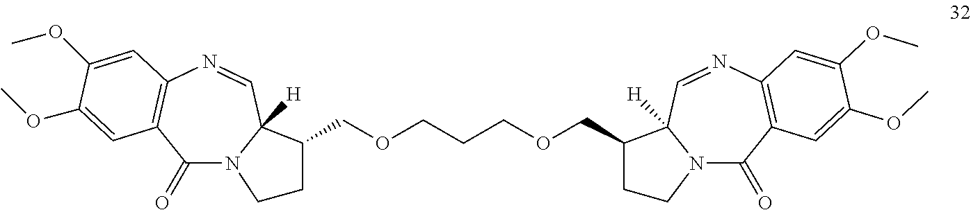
C1(=O)N2C([H])(C=NC3=C1C=C(OC)C(OC)=C3)C(COCCCOCC1C3([H])N(C(=O)C4=C(N=C3)C=C(OC)C(OC)=C4)CC1)CC2
